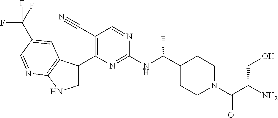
C1(C(NC2=NC(C3=CNC4=C3C=C(C(F)(F)F)C=N4)=C(C#N)C=N2)C)CCN(C(C(N)CO)=O)CC1
